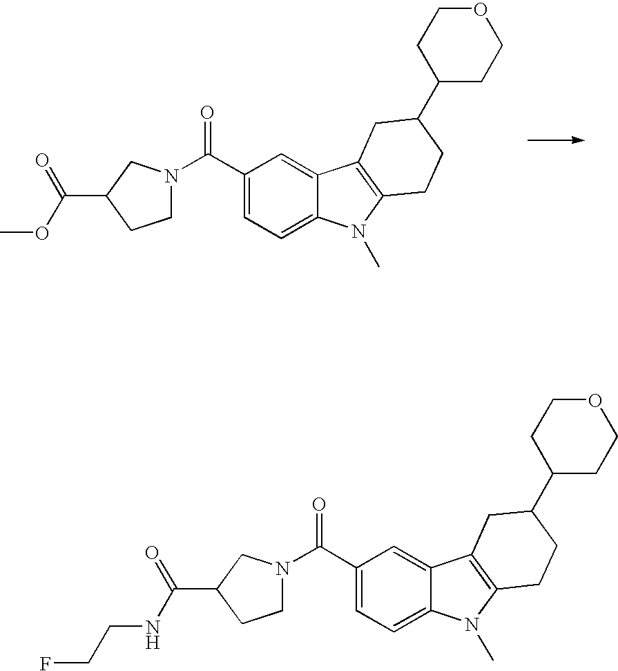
C1(C(N2CCC(C(OC)=O)C2)=O)=CC=C2C(=C1)C1=C(N2C)CCC(C2CCOCC2)C1.C1(C(N2CCC(C(NCCF)=O)C2)=O)=CC=C2C(=C1)C1=C(N2C)CCC(C2CCOCC2)C1
